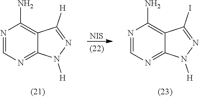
[NIS].N1=CN=C2C(=C1N)C([H])=NN2[H].N1=CN=C2C(=C1N)C(I)=NN2[H]
